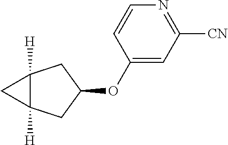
C1(OC2CC3([H])C([H])(C2)C3)=CC([CN])=NC=C1
